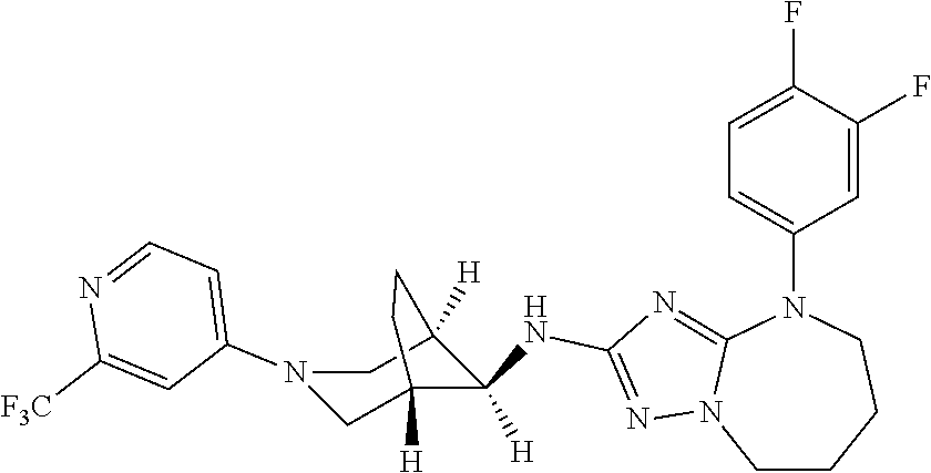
C1CCCN(C2=CC=C(F)C(F)=C2)C2=NC(NC3([H])C4([H])CN(C5=CC=NC([F3C])=C5)CC3([H])CC4)=NN12
